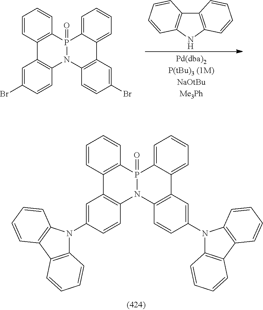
C1=CC2=C(C=C1)P1(=O)N(C3=C2C=C(N2C4=C(C5=C2C=CC=C5)C=CC=C4)C=C3)C2=C(C3=CC=CC=C13)C=C(N1C3=C(C4=C1C=CC=C4)C=CC=C3)C=C2.C12=C(NC3=C1C=CC=C3)C=CC=C2.C1=CC2=C(C=C1)P1(=O)N(C3=C2C=C(Br)C=C3)C2=C(C3=CC=CC=C13)C=C(Br)C=C2
